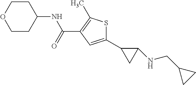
C1(C2CC2NCC2CC2)=CC(C(NC2CCOCC2)=O)=C(C)S1
